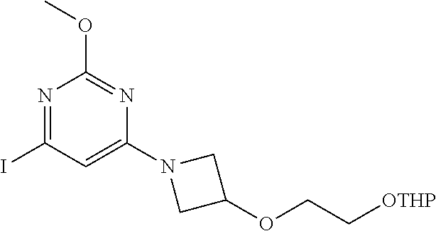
N1=C(I)C=C(N2CC(OCC[OTHP])C2)N=C1OC
